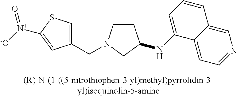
C1CN(CC2=CSC([N+]([-O])=O)=C2)CC1NC1=CC=CC2=CN=CC=C12
